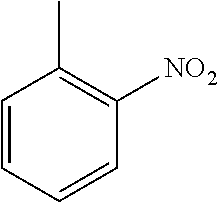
C1=CC=CC([NO2])=C1C
